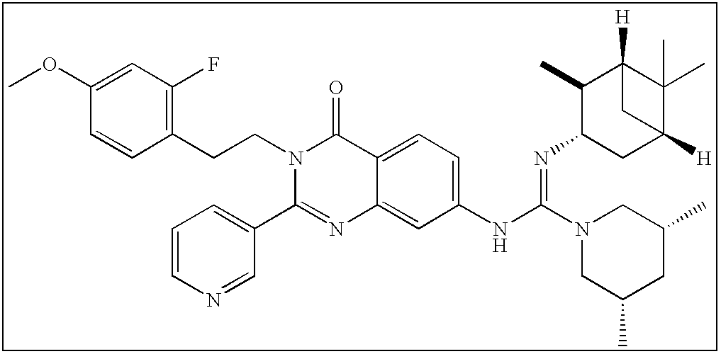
C1(OC)=CC(F)=C(CCN2C(C3=CC=CN=C3)=NC3=CC(NC(=NC4CC5([H])C(C)(C)C([H])(C4C)C5)N4CC(C)CC(C)C4)=CC=C3C2=O)C=C1
